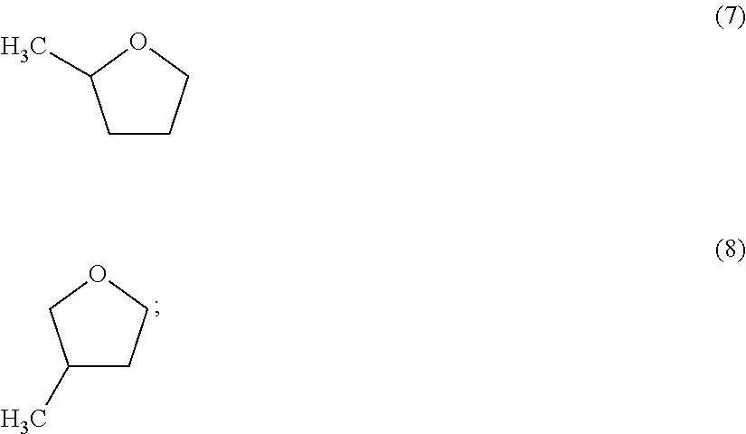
C1(C)CCOC1.C1CCOC1C
